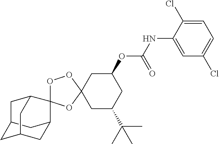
C1(OC(NC2=CC(Cl)=CC=C2Cl)=O)CC2(CC(C(C)(C)C)C1)OOC1(O2)C2CC3CC(C2)CC1C3
